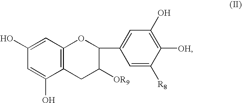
C12=C(C=C(O)C=C1O)OC(C1=CC(O)=C([OH])C([R8])=C1)C([OR9])C2
